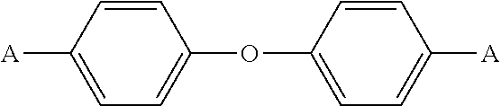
C1(OC2=CC=C([A])C=C2)=CC=C([A])C=C1
